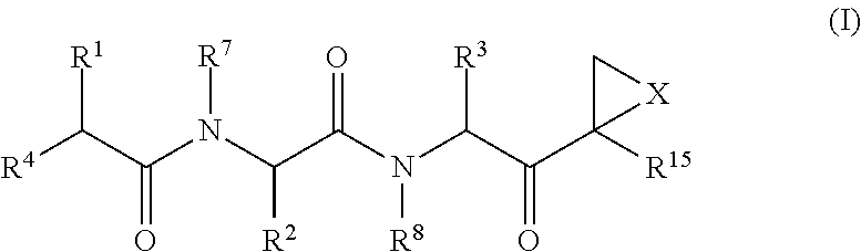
[R4]C(C(N(C(C(N(C(C(C1([R15])C[X]1)=O)[R3])[R8])=O)[R2])[R7])=O)[R1]
